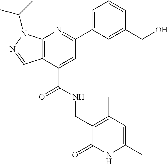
C12=C(C(C(=O)NCC3=C(C)C=C(C)NC3=O)=CC(C3=CC=CC(CO)=C3)=N1)C=NN2C(C)C
